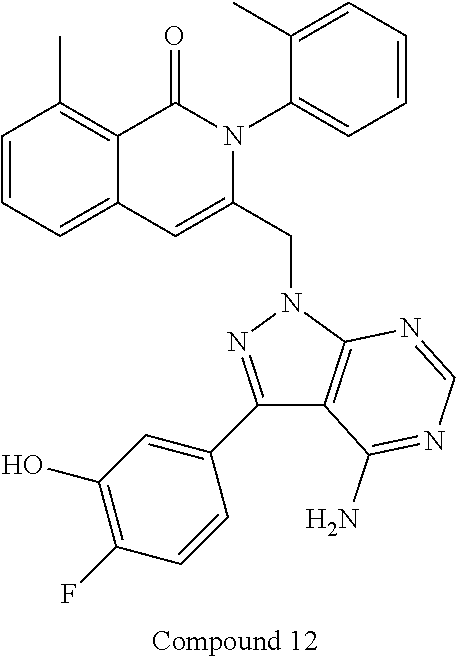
C1=CC=C2C(=C1C)C(=O)N(C1=CC=CC=C1C)C(CN1N=C(C3=CC(O)=C(F)C=C3)C3=C1N=CN=C3N)=C2
